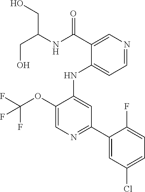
C1(NC2=CC(C3=CC(Cl)=CC=C3F)=NC=C2OC(F)(F)F)=CC=NC=C1C(NC(CO)CO)=O
